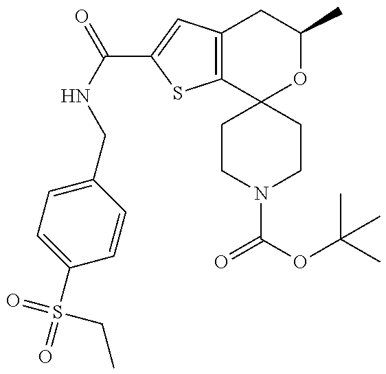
N(C(=O)C1=CC2=C(S1)C1(OC(C)C2)CCN(C(OC(C)(C)C)=O)CC1)CC1=CC=C(S(=O)(=O)CC)C=C1
